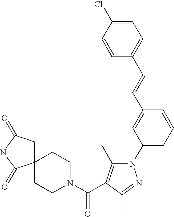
C12(CC(=O)NC1=O)CCN(C(=O)C1=C(C)N(C3=CC=CC(C=CC4=CC=C(Cl)C=C4)=C3)N=C1C)CC2
